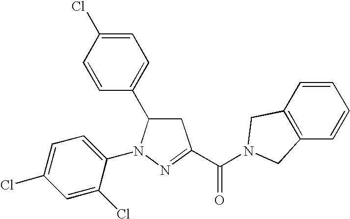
C1=C(Cl)C=CC(C2CC(C(=O)N3CC4=C(C=CC=C4)C3)=NN2C2=CC=C(Cl)C=C2Cl)=C1
